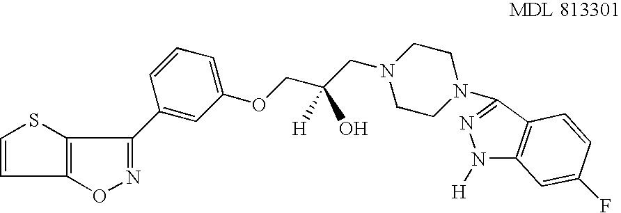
O1N=C(C2=CC(OCC(CN3CCN(C4=NN([H])C5=C4C=CC(F)=C5)CC3)(O)[H])=CC=C2)C2=C1C=CS2
